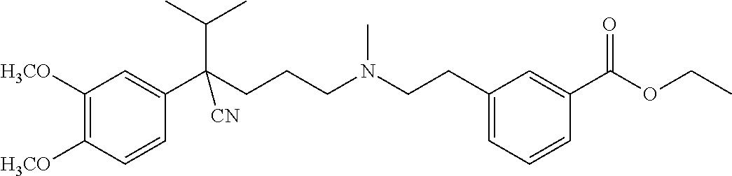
C1([H3CO])=C([H3CO])C=CC(C(CCCN(CCC2=CC=CC(C(OCC)=O)=C2)C)(C(C)C)[CN])=C1
